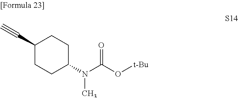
C1(C#C)CCC(N(C(O[t-Bu])=O)C)CC1
